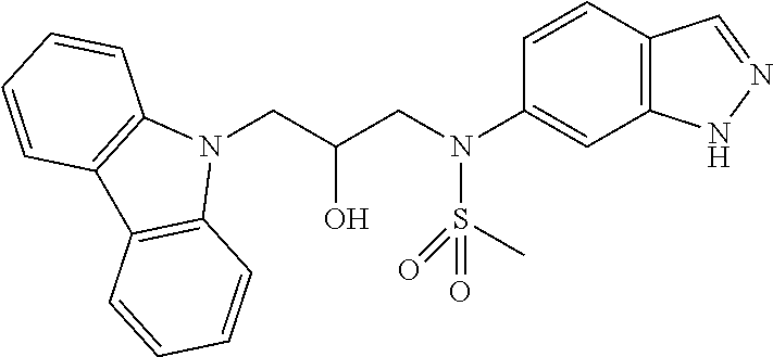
N1(CC(CN(C2=CC3=C(C=C2)C=NN3)S(C)(=O)=O)O)C2=C(C3=C1C=CC=C3)C=CC=C2
